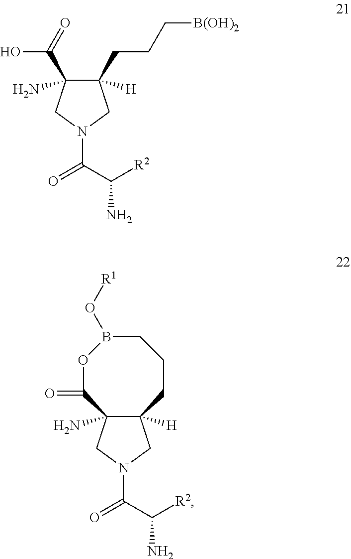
N1(C(C([R2])N)=O)CC([H])(CCC[B(OH)2])C(C(O)=O)(N)C1.N1(C(C([R2])N)=O)CC2([H])C(N)(C1)C(=O)OB(O[R1])CCC2
